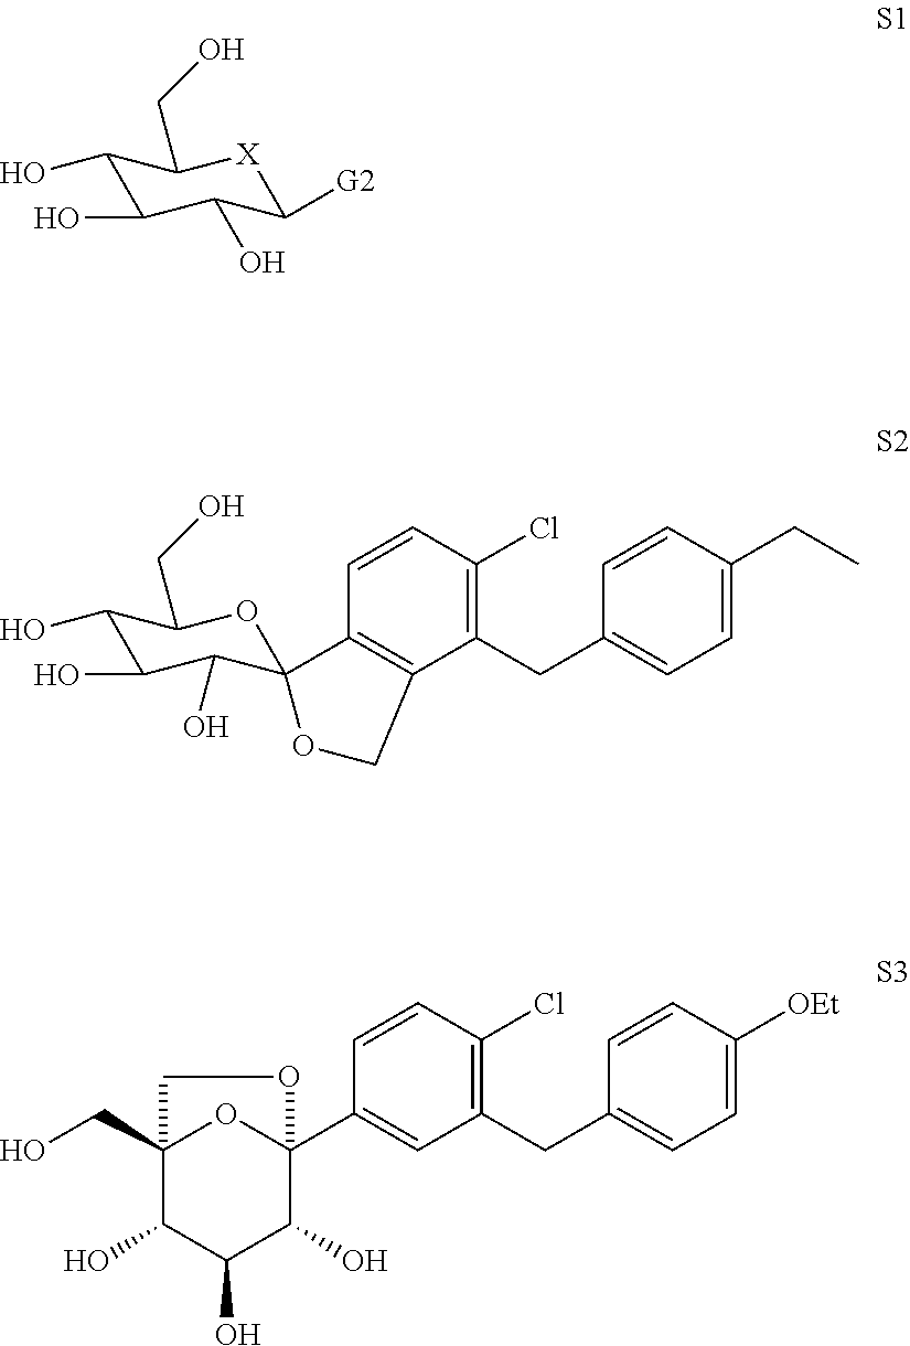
C1(O)C(O)C(O)C([G2])[X]C1CO.C12=C(C(CC3=CC=C(CC)C=C3)=C(Cl)C=C1)COC21C(O)C(O)C(O)C(CO)O1.C1(C23OC(CO)(C(O)C(O)C2O)CO3)=CC(CC2=CC=C([OEt])C=C2)=C(Cl)C=C1
